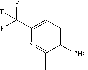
[CHO]C1=CC=C(C(F)(F)F)N=C1C
